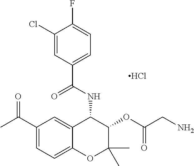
C1(Cl)=CC(C(NC2C3=CC(C(C)=O)=CC=C3OC(C)(C)C2OC(=O)CN)=O)=CC=C1F.Cl
